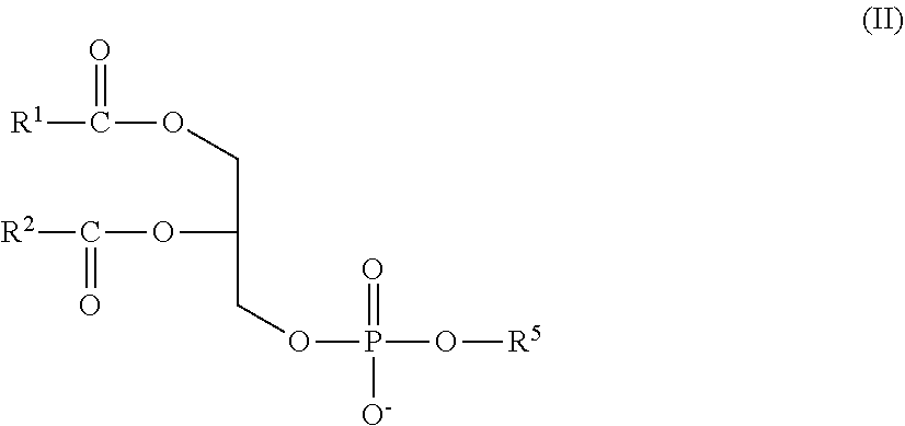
[R1]C(OCC(OC([R2])=O)COP(O[R5])(=O)[O-])=O
